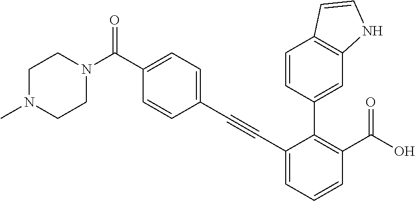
C1(C(N2CCN(C)CC2)=O)=CC=C(C#CC2=CC=CC(C(O)=O)=C2C2=CC3=C(C=C2)C=CN3)C=C1
